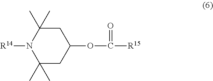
C1(C)(C)CC(OC([R15])=O)CC(C)(C)N1[R14]
